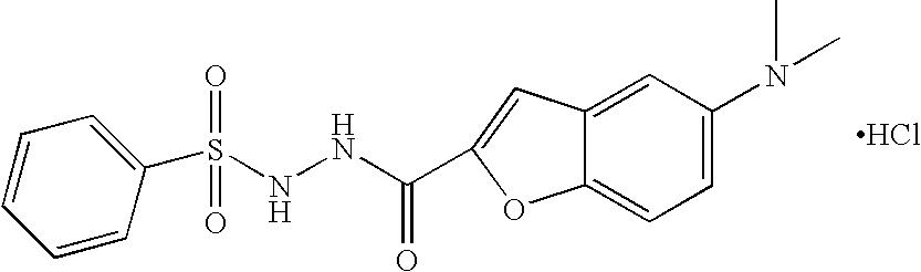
C1=CC(S(NNC(=O)C2=CC3=CC(N(C)C)=CC=C3O2)(=O)=O)=CC=C1.Cl
